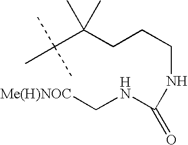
CC(C(C)(C)CCCNC(NC[Me(H)NOC])=O)(C)C
